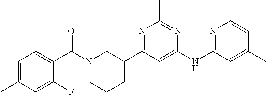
C1=C(C)C=CN=C1NC1=CC(C2CCCN(C(C3=CC=C(C)C=C3F)=O)C2)=NC(C)=N1
